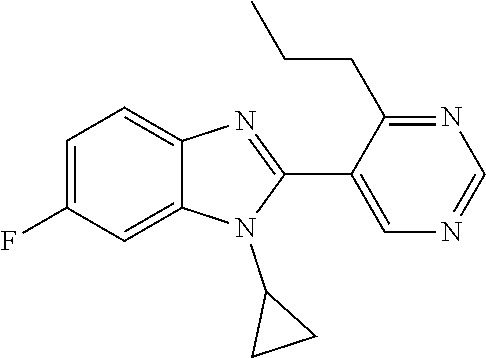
C1=C(F)C=C2C(=C1)N=C(C1=CN=CN=C1CCC)N2C1CC1
